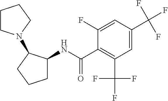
C1=C(C(F)(F)F)C=C(F)C(C(NC2CCCC2N2CCCC2)=O)=C1C(F)(F)F
